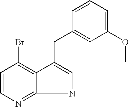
C1=CC(Br)=C2C(=N1)NC=C2CC1=CC(OC)=CC=C1
